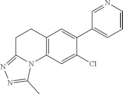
C12=C(C=C(Cl)C(C3=CC=CN=C3)=C1)N1C(=NN=C1C)CC2
